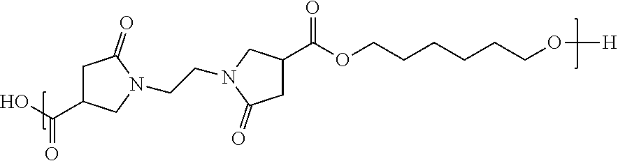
C1C(C(O)=O)CN(CCN2CC(C(OCCCCCCO[H])=O)CC2=O)C1=O
